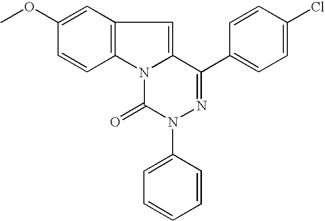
C12=C(N3C(=C1)C(C1=CC=C(Cl)C=C1)=NN(C1=CC=CC=C1)C3=O)C=CC(OC)=C2
